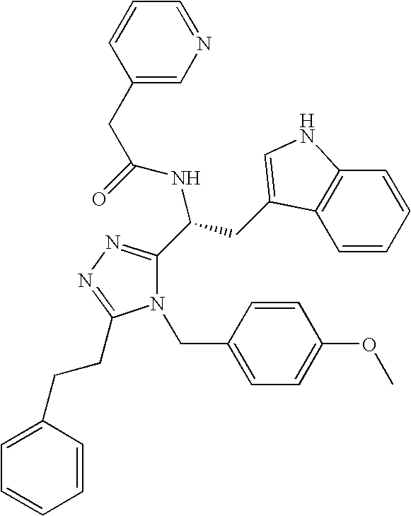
N1(CC2=CC=C(OC)C=C2)C(C(CC2=CNC3=C2C=CC=C3)NC(=O)CC2=CN=CC=C2)=NN=C1CCC1=CC=CC=C1
